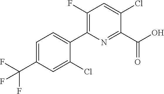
FC(F)(F)C1=CC=C(C2=C(F)C=C(Cl)C(C(O)=O)=N2)C(Cl)=C1
